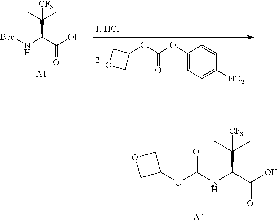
C(NC(C(O)=O)C(C)(C)[CF3])(OC1COC1)=O.[A4].[Boc]NC(C(O)=O)C(C)(C)[CF3].[A1].C1(OC(OC2COC2)=O)=CC=C([NO2])C=C1
